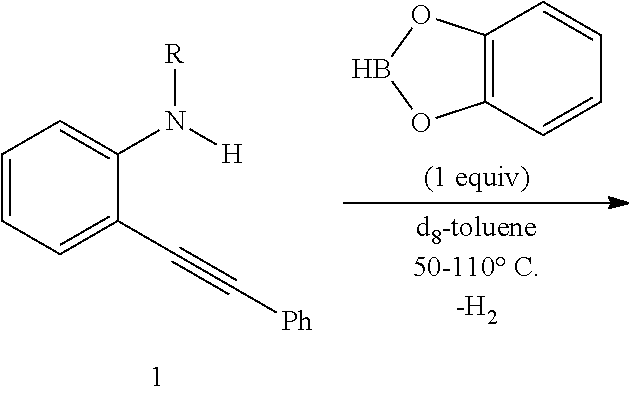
C12=C(C=CC=C1)OBO2.C1=CC=C(C#C[Ph])C(N([R])[H])=C1
